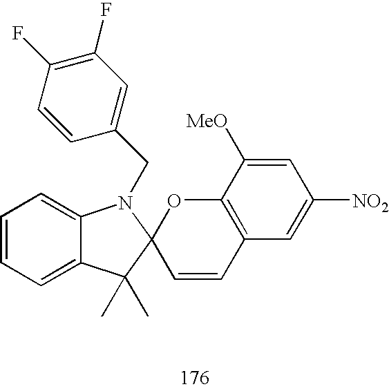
C1=CC(F)=C(F)C=C1CN1C2=CC=CC=C2C(C)(C)C12C=CC1=C(O2)C([MeO])=CC([NO2])=C1
